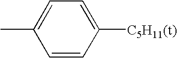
C1=CC([C5H11(t)])=CC=C1C
